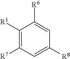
C1([R1])=C([R7])C=C([R8])C=C1[R6]
